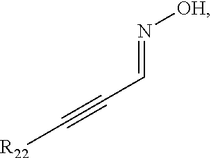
C(#CC=N[OH])[R22]
